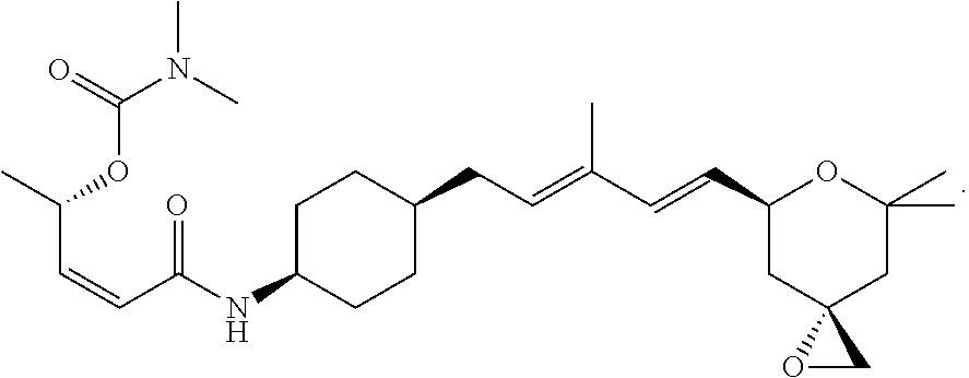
C1C(NC(C=CC(C)OC(N(C)C)=O)=O)CCC(CC=C(C=CC2CC3(CC(C)(C)O2)OC3)C)C1
